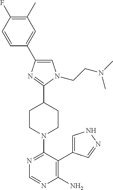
C1=C(C2=CC(C)=C(F)C=C2)N=C(C2CCN(C3=NC=NC(N)=C3C3=CNN=C3)CC2)N1CCN(C)C
